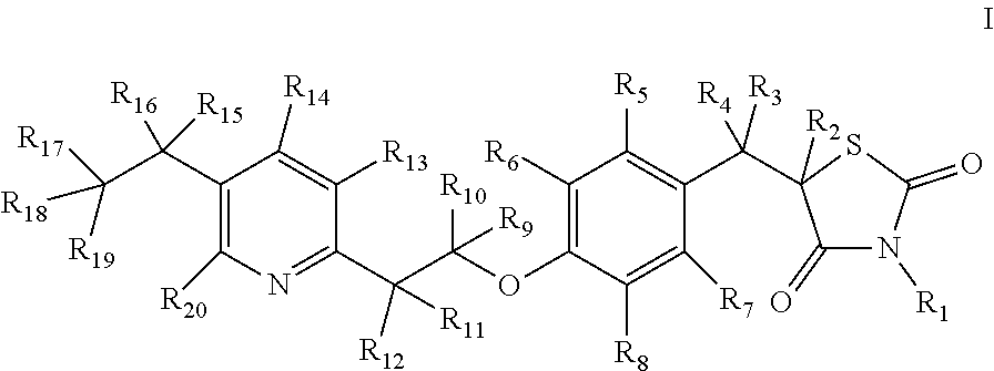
C1(C(C([R19])([R18])[R17])([R15])[R16])=C([R20])N=C(C(C([R10])(OC2=C([R6])C([R5])=C(C([R3])([R4])C3([R2])C(=O)N([R1])C(=O)S3)C([R7])=C2[R8])[R9])([R11])[R12])C([R13])=C1[R14]
